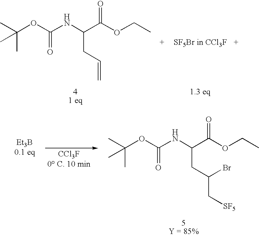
CC(OC(NC(C(OCC)=O)CC=C)=O)(C)C.CC(OC(NC(C(OCC)=O)CC(C[SF5])Br)=O)(C)C
